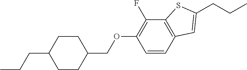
C1(COC2=C(F)C3=C(C=C2)C=C(CCC)S3)CCC(CCC)CC1
